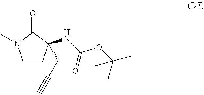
C1CC(NC(OC(C)(C)C)=O)(CC#C)C(=O)N1C
